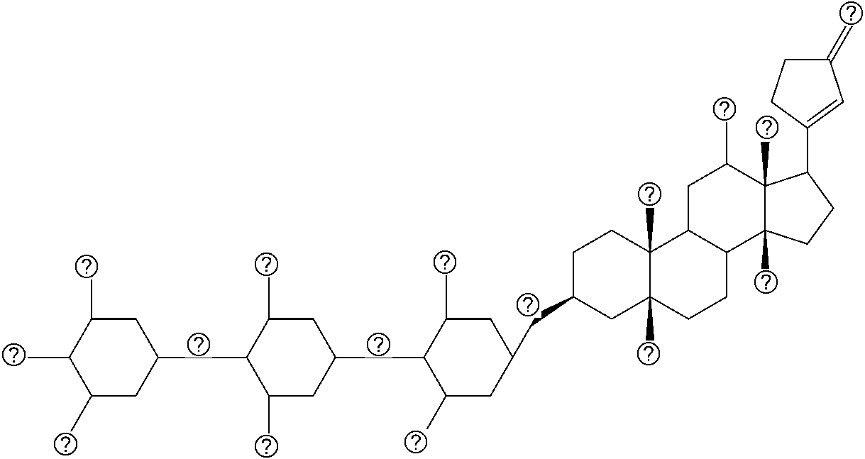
C1(C)CC(CC2C(C)CC(CC3C(C)CC(CC4CC5(C)C(C)(CC4)C4C(CC5)C5(C)C(C)(C(C)C4)C(C4=CC(=C)CC4)CC5)CC3C)CC2C)CC(C)C1C
